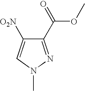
C1(C(=O)OC)=NN(C)C=C1[O2N]
